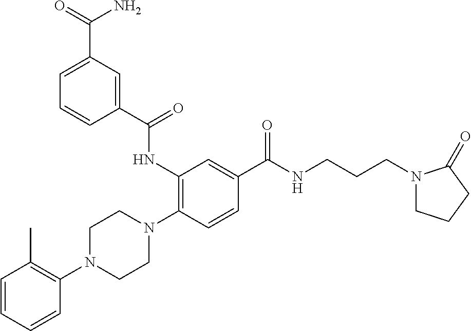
C1=CC=CC(N2CCN(C3=C(NC(C4=CC(C(N)=O)=CC=C4)=O)C=C(C(NCCCN4CCCC4=O)=O)C=C3)CC2)=C1C
